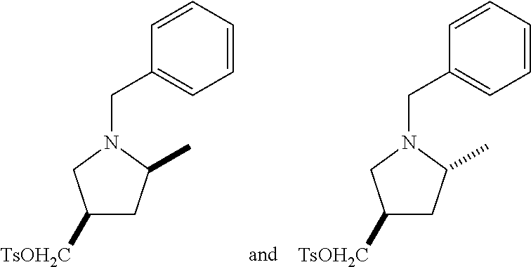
C1([TsOH2C])CC(C)N(CC2=CC=CC=C2)C1.C1([TsOH2C])CC(C)N(CC2=CC=CC=C2)C1
